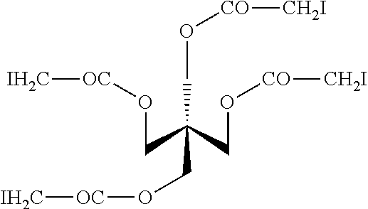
C(C(CO[CO][CH2I])(CO[CO][CH2I])CO[OC][IH2C])O[OC][IH2C]
